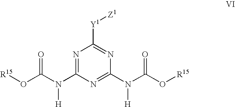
N1=C(N(C(O[R15])=O)[H])N=C(N(C(O[R15])=O)[H])N=C1[Y1][Z1]
